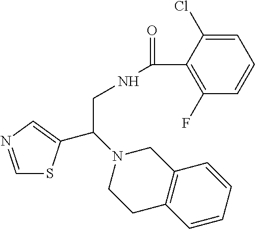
C1=NC=C(C(N2CCC3=C(C2)C=CC=C3)CNC(=O)C2=C(F)C=CC=C2Cl)S1
